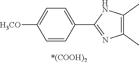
C1(C)=C(C)N=C(C2=CC=C([OCH3])C=C2)N1.[*(COOH)2]
